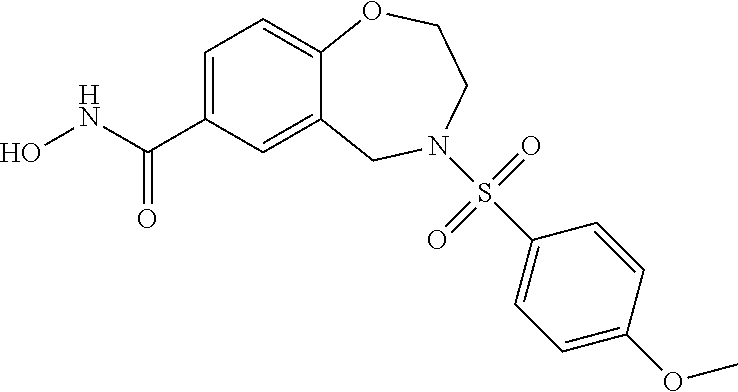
C12=CC(C(NO)=O)=CC=C1OCCN(S(C1=CC=C(OC)C=C1)(=O)=O)C2
